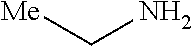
[Me]CN
